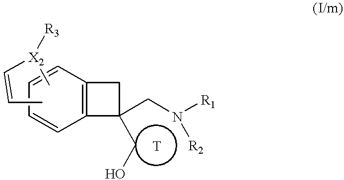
C12=C(C=CC=C1)CC2(CO)CN([R2])[R1].C[X2](C=CC)[R3]
